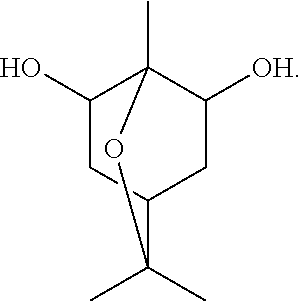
C1(O)CC2CC([OH])C1(C)OC2(C)C
